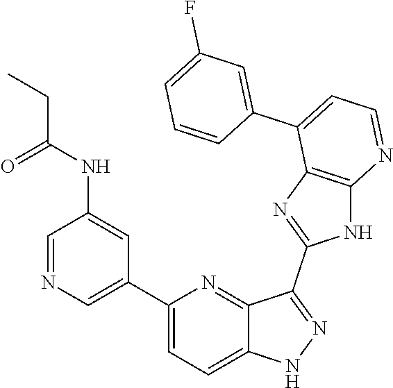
C1(C2=CN=CC(NC(=O)CC)=C2)=CC=C2C(=N1)C(C1=NC3=C(N1)N=CC=C3C1=CC(F)=CC=C1)=NN2
